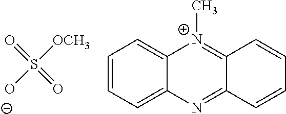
C12=[N+](C)C3=CC=CC=C3N=C1C=CC=C2.S(=O)(=O)([OCH3])[O-]
